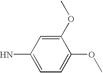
C1(N)=CC=C(OC)C(OC)=C1
